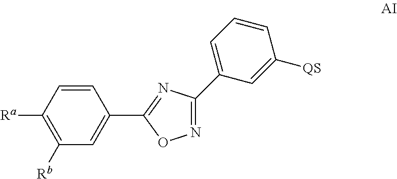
[Ra]C1=C([Rb])C=C(C2=NC(C3=CC=CC([QS])=C3)=NO2)C=C1
